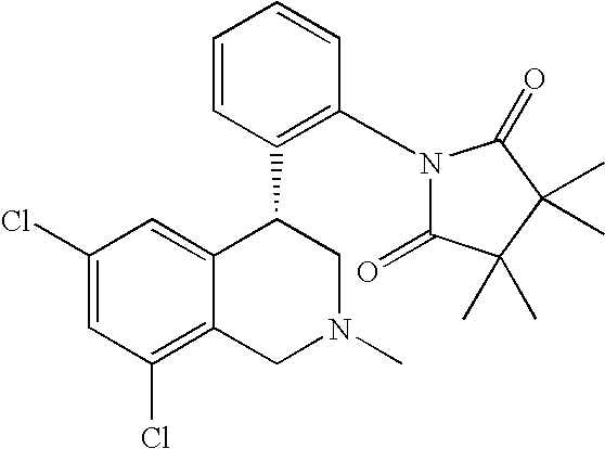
C1(Cl)=CC(Cl)=C2C(=C1)C(C1=C(N3C(=O)C(C)(C)C(C)(C)C3=O)C=CC=C1)CN(C)C2
